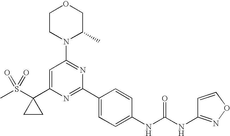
C1=C(C2(S(C)(=O)=O)CC2)N=C(C2=CC=C(NC(NC3=NOC=C3)=O)C=C2)N=C1N1C(C)COCC1
